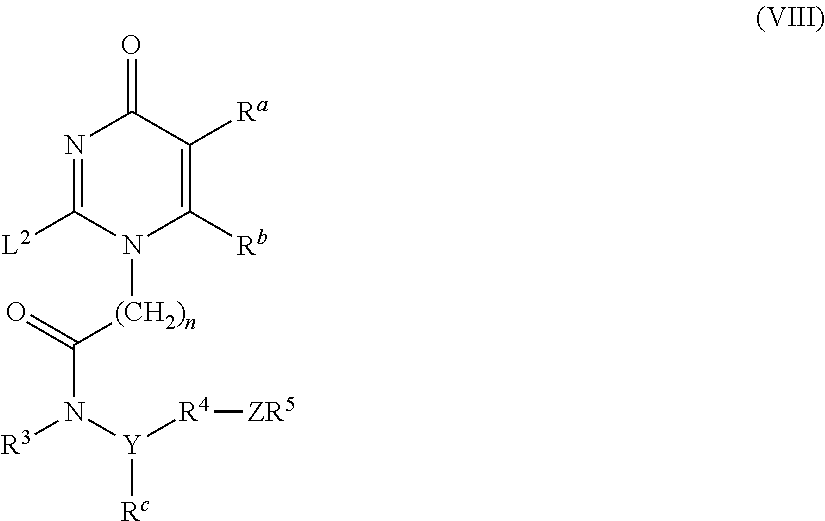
N1=C([L2])N([(CH2)n]C(N([R3])[Y]([R4][ZR5])[Rc])=O)C([Rb])=C([Ra])C1=O
